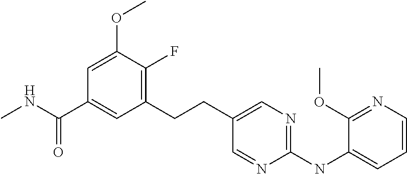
CNC(C1=CC(CCC2=CN=C(NC3=CC=CN=C3OC)N=C2)=C(F)C(OC)=C1)=O
